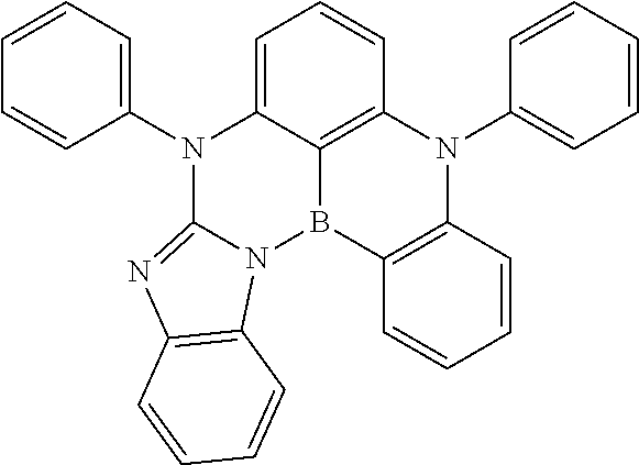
C12=C3C(=CC=C1)N(C1=CC=CC=C1)C1=NC4=C(N1B3C1=C(N2C2=CC=CC=C2)C=CC=C1)C=CC=C4
